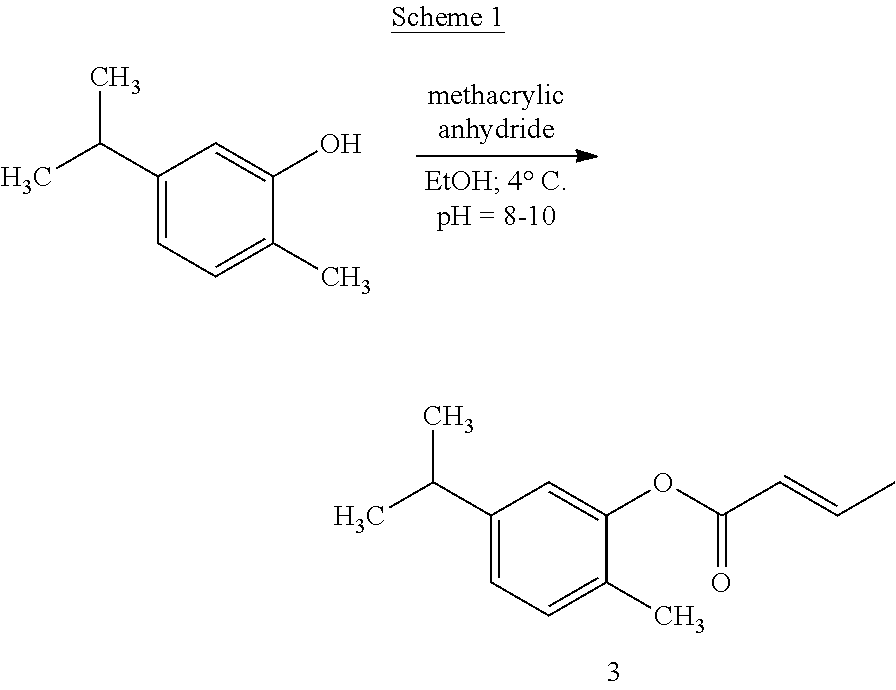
C1(C(C)C)=CC=C(C)C(O)=C1.C1(C(C)C)=CC=C(C)C(OC(C=CC)=O)=C1
